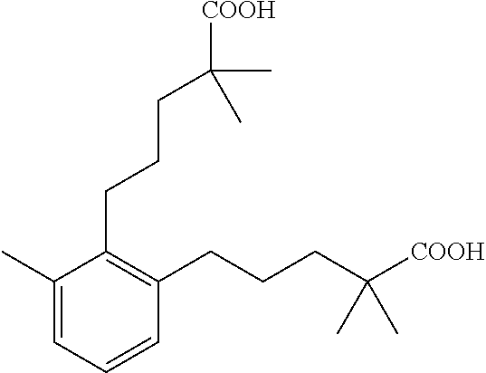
C1(C)=CC=CC(CCCC([COOH])(C)C)=C1CCCC(C)(C)[COOH]
